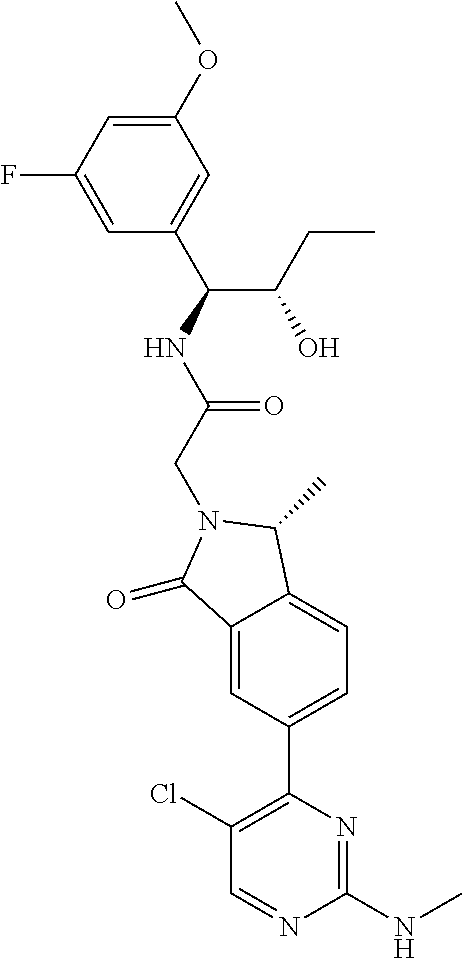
C1(=O)C2=CC(C3=C(Cl)C=NC(NC)=N3)=CC=C2C(C)N1CC(NC(C(CC)O)C1=CC(OC)=CC(F)=C1)=O
